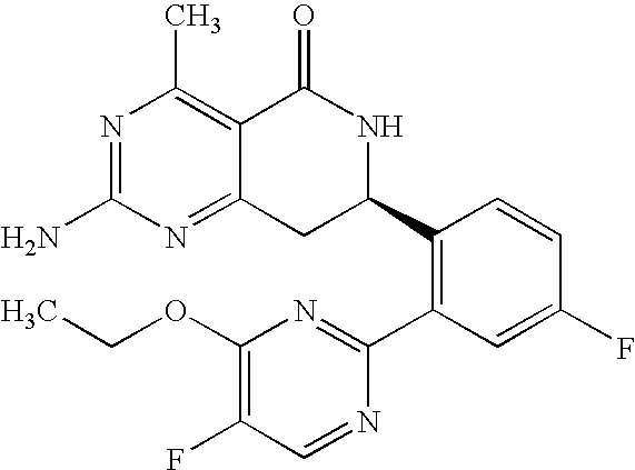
C12=NC(N)=NC(C)=C1C(=O)NC(C1=C(C3=NC(OCC)=C(F)C=N3)C=C(F)C=C1)C2
